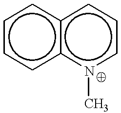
c1ccc2c(c1)cccn2C
